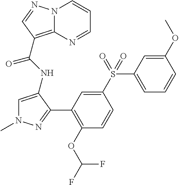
N12C(=C(C(NC3=CN(C)N=C3C3=C(OC(F)F)C=CC(S(C4=CC=CC(OC)=C4)(=O)=O)=C3)=O)C=N1)N=CC=C2
